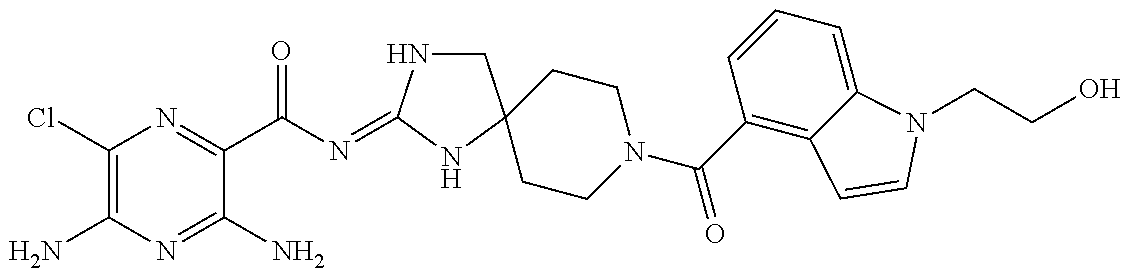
C1(Cl)=C(N)N=C(N)C(C(N=C2NCC3(N2)CCN(C(C2=C4C(=CC=C2)N(CCO)C=C4)=O)CC3)=O)=N1
